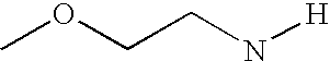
COCCN[H]
